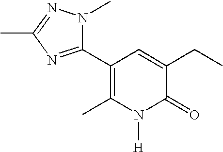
C1(C2=NC(C)=NN2C)=C(C)N([H])C(=O)C(CC)=C1
